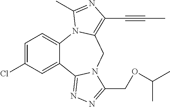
C1=C(Cl)C=C2C(=C1)N1C(=C(C#CC)N=C1C)CN1C2=NN=C1COC(C)C
